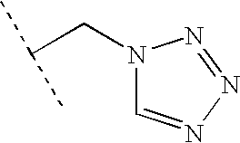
N1(CC(C)C)C=NN=N1
